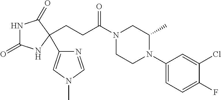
N1C(=O)NC(CCC(N2CCN(C3=CC=C(F)C(Cl)=C3)C(C)C2)=O)(C2=CN(C)C=N2)C1=O
